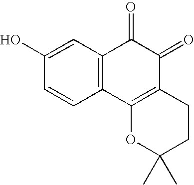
C1=C(O)C=CC2=C1C(=O)C(=O)C1=C2OC(C)(C)CC1
